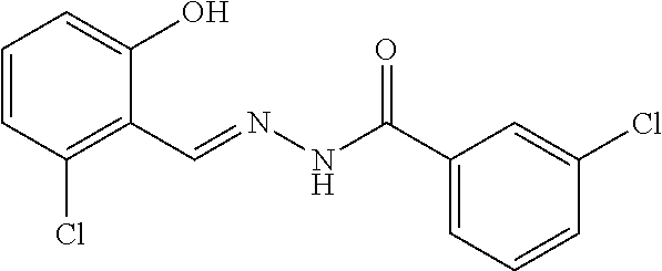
C1=CC(Cl)=C(C=NNC(C2=CC=CC(Cl)=C2)=O)C(O)=C1
